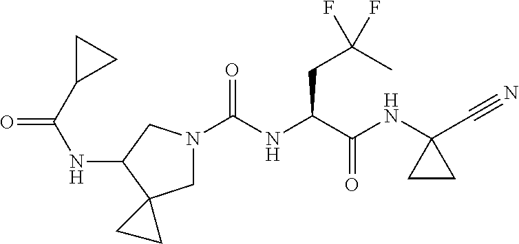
N1(C(NC(C(NC2(C#N)CC2)=O)CC(C)(F)F)=O)CC2(C(NC(=O)C3CC3)C1)CC2
